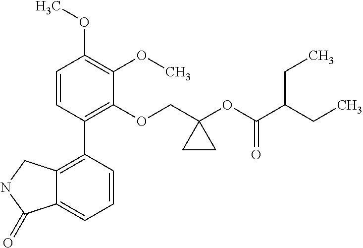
C1=CC(C2=C3C(=CC=C2)C(=O)NC3)=C(OCC2(OC(C(CC)CC)=O)CC2)C(OC)=C1OC
